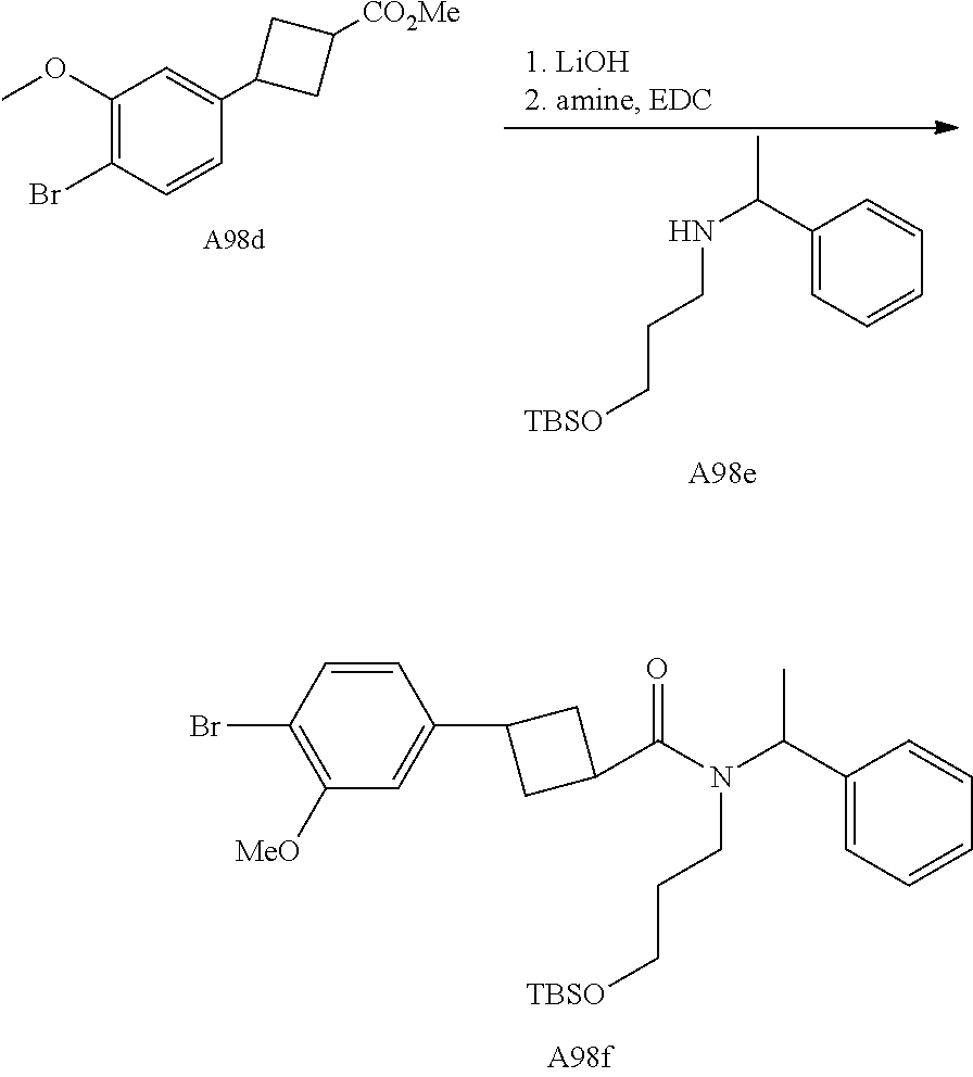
C1(Br)=C([MeO])C=C(C2CC(C(N(C(C3=CC=CC=C3)C)CCC[TBSO])=O)C2)C=C1.C1(OC)=C(Br)C=CC(C2CC([CO2Me])C2)=C1.CC(C1=CC=CC=C1)NCCC[TBSO]
